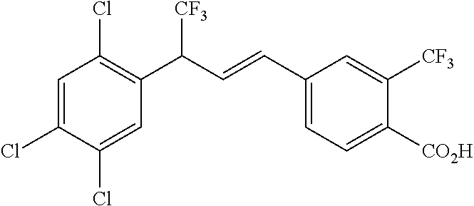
C1=C(Cl)C(Cl)=CC(C(C=CC2=CC=C([CO2H])C([CF3])=C2)[CF3])=C1Cl
